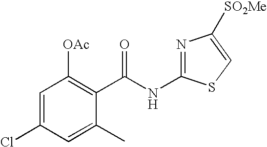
C1=C(Cl)C=C(C)C(C(NC2=NC([SO2Me])=CS2)=O)=C1[OAc]
